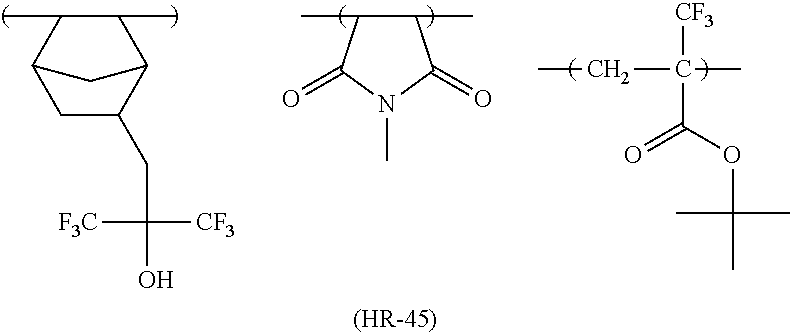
C(C(C)([CF3])C(OC(C)(C)C)=O)C.C1(C)C(C)C(=O)N(C)C1=O.C1(C)C2CC(CC(O)([CF3])[F3C])C(C1C)C2.[(HR-45)]
